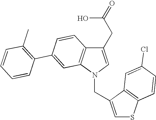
C1(CC(O)=O)=CN(CC2=CSC3=C2C=C(Cl)C=C3)C2=C1C=CC(C1=C(C)C=CC=C1)=C2
